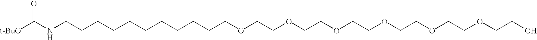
[t-BuO]C(NCCCCCCCCCCCOCCOCCOCCOCCOCCOCCO)=O
